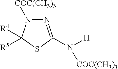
N1=C(N([H])[COC(CH3)3])SC([R4])([R5])N1[COC(CH3)3]
